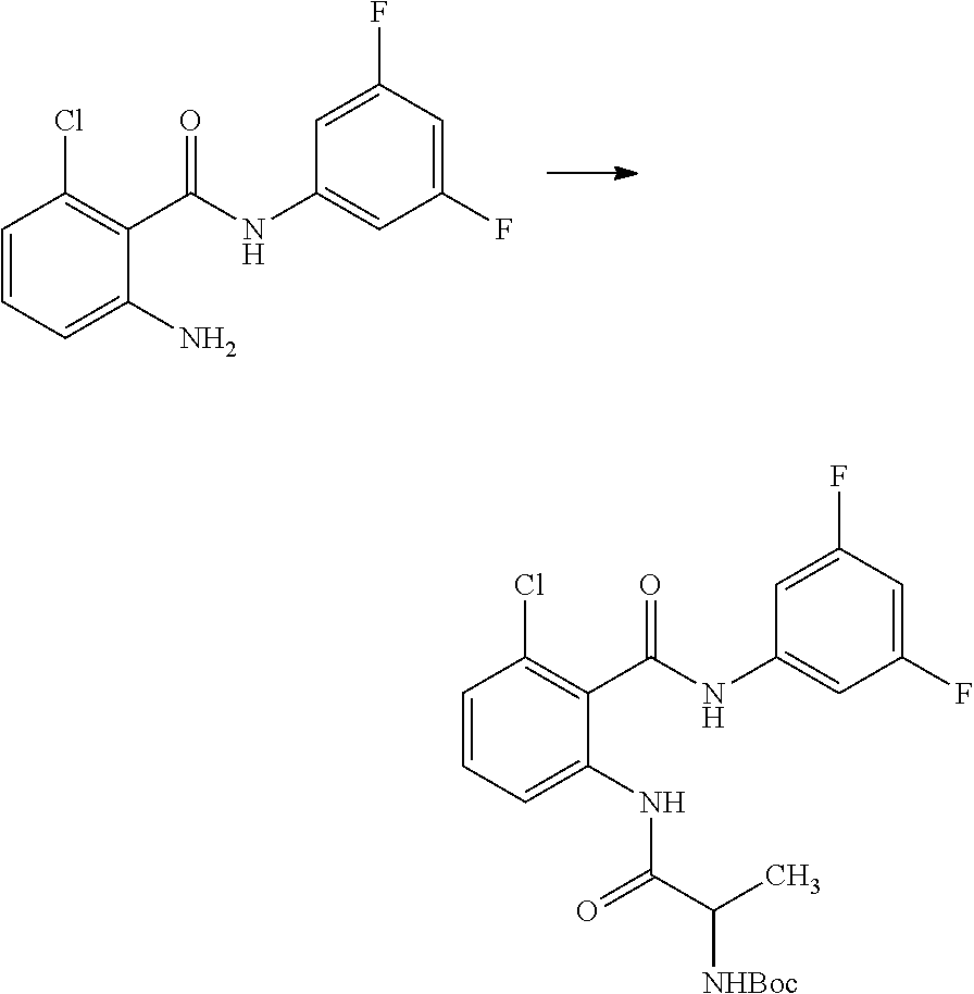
C1=CC=C(N)C(C(=O)NC2=CC(F)=CC(F)=C2)=C1Cl.C1=CC=C(NC(=O)C(C)[NHBoc])C(C(NC2=CC(F)=CC(F)=C2)=O)=C1Cl
